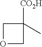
C1OCC1([CO2H])C
